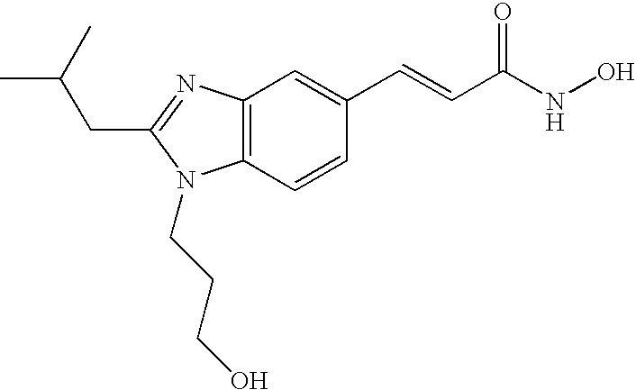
C(C1=NC2=C(C=CC(C=CC(NO)=O)=C2)N1CCCO)C(C)C
